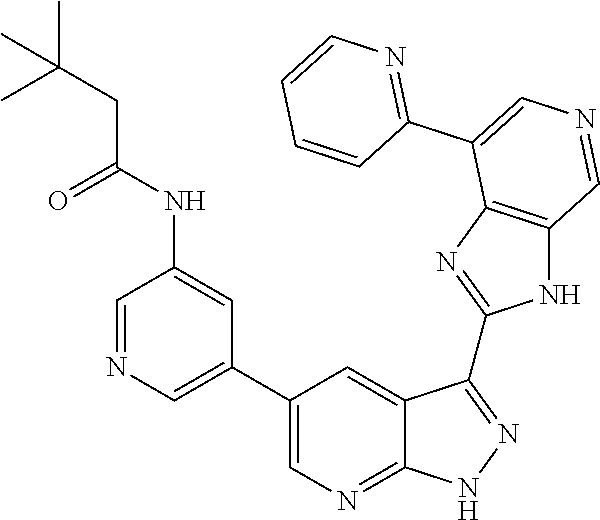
C1=NC=C(C2=CN=C3C(=C2)C(C2=NC4=C(N2)C=NC=C4C2=NC=CC=C2)=NN3)C=C1NC(CC(C)(C)C)=O
